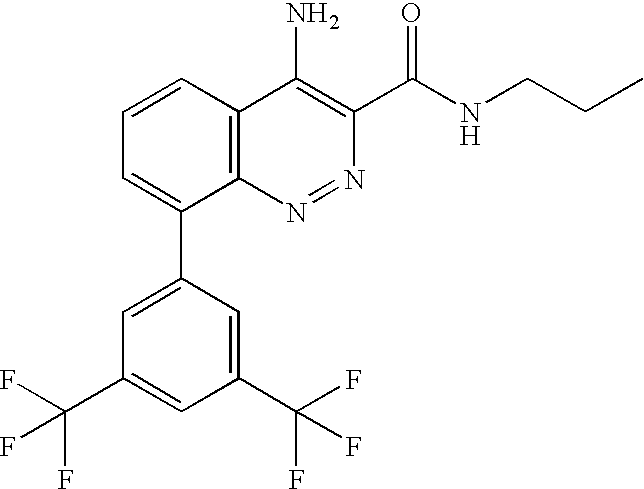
C1(C(F)(F)F)=CC(C(F)(F)F)=CC(C2=CC=CC3=C2N=NC(C(NCCC)=O)=C3N)=C1
